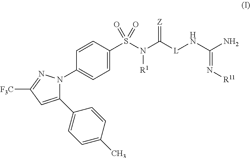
N1(C2=CC=C(S(N([R1])C([L]NC(N)=N[R11])=[Z])(=O)=O)C=C2)C(C2=CC=C(C)C=C2)=CC([F3C])=N1
